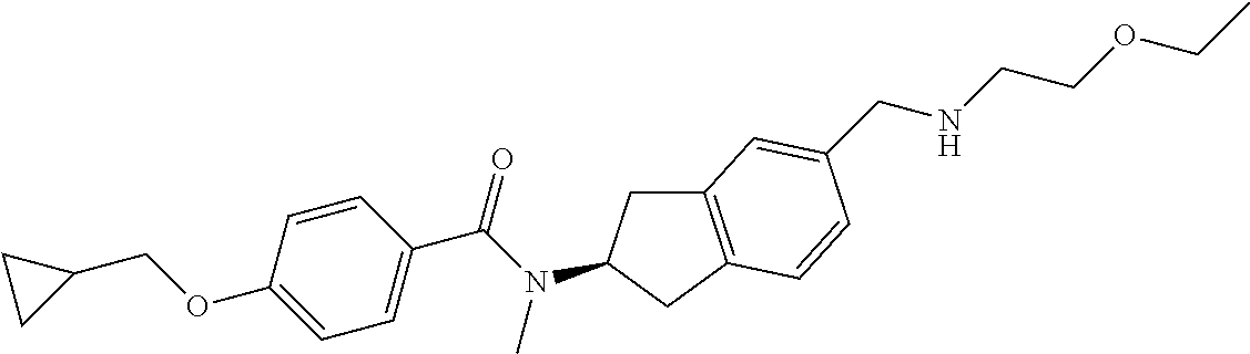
C1(OCC2CC2)=CC=C(C(N(C)C2CC3=C(C2)C=CC(CNCCOCC)=C3)=O)C=C1
